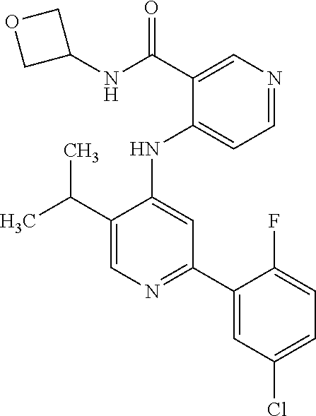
C1(NC2=CC(C3=CC(Cl)=CC=C3F)=NC=C2C(C)C)=CC=NC=C1C(NC1COC1)=O
